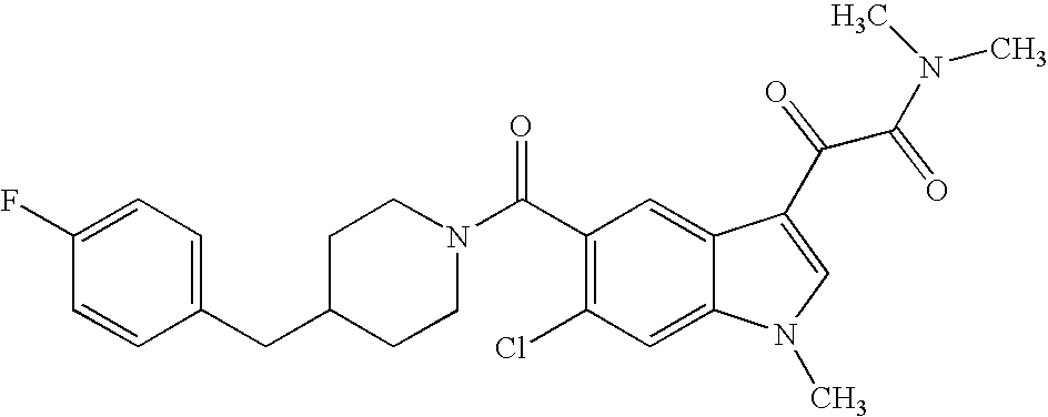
C1(F)=CC=C(CC2CCN(C(C3=C(Cl)C=C4C(=C3)C(C(C(N(C)C)=O)=O)=CN4C)=O)CC2)C=C1
